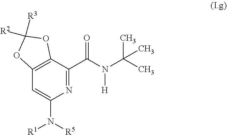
N1=C(C(N(C(C)(C)C)[H])=O)C2=C(C=C1N([R5])[R1])OC([R3])([R2])O2
